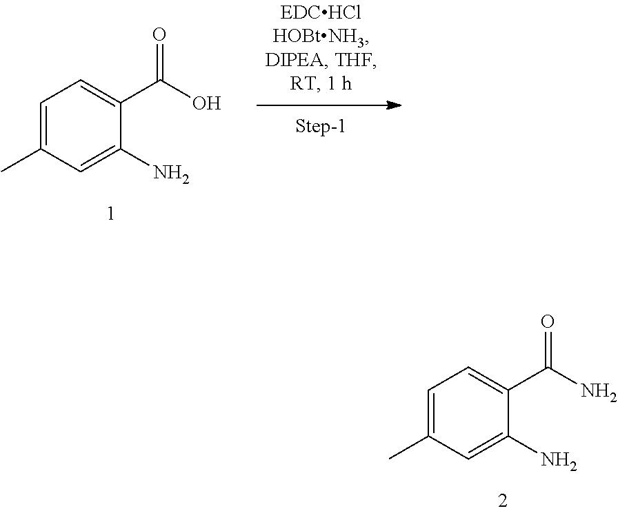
C1=C(C)C=C(N)C(C(=O)N)=C1.C1=C(C)C=C(N)C(C(=O)O)=C1
